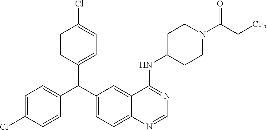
C1=C(Cl)C=CC(C(C2=CC=C3C(=C2)C(NC2CCN(C(C[CF3])=O)CC2)=NC=N3)C2=CC=C(Cl)C=C2)=C1
